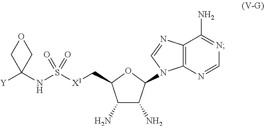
C1(N)C(N)C(N2C3=C(C(N)=NC=N3)N=C2)OC1C[X1]S(NC1([Y])COC1)(=O)=O
